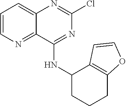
C1=CN=C2C(=C1)N=C(Cl)N=C2NC1C2=C(CCC1)OC=C2
